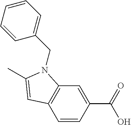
C1=CC(C(=O)O)=CC2=C1C=C(C)N2CC1=CC=CC=C1
